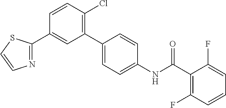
C1=CC(Cl)=C(C2=CC=C(NC(C3=C(F)C=CC=C3F)=O)C=C2)C=C1C1=NC=CS1
